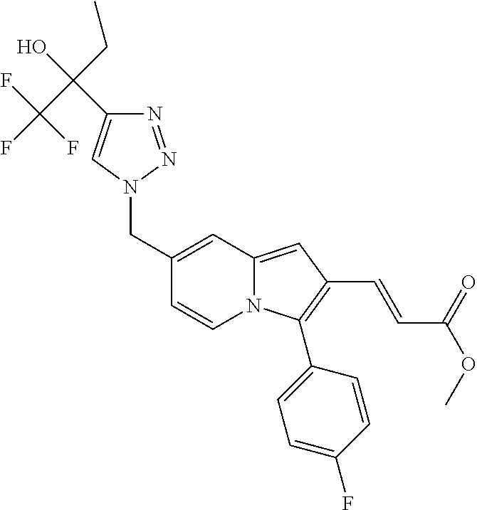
C1(CN2N=NC(C(CC)(C(F)(F)F)O)=C2)=CC2=CC(C=CC(OC)=O)=C(C3=CC=C(F)C=C3)N2C=C1
